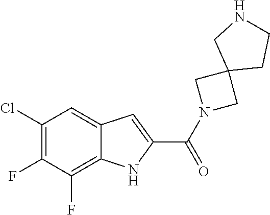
C12=C(F)C(F)=C(Cl)C=C1C=C(C(=O)N1CC3(C1)CCNC3)N2
